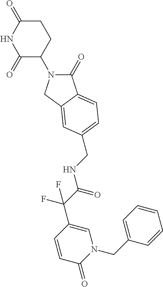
C1(=O)N(C2CCC(=O)NC2=O)CC2=CC(CNC(C(F)(F)C3=CN(CC4=CC=CC=C4)C(=O)C=C3)=O)=CC=C12
